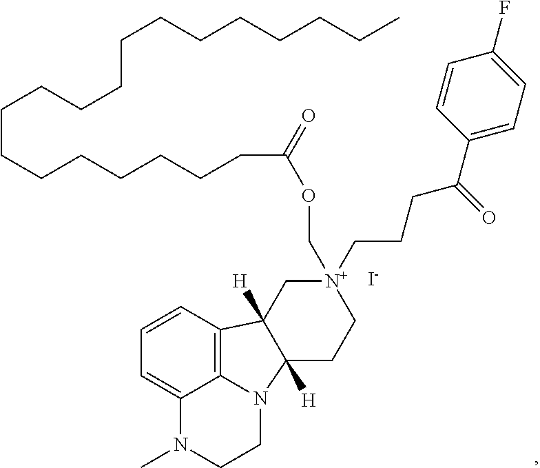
C1=CC=C2C3=C1C1([H])C([H])(N3CCN2C)CC[N+](CCCC(C2=CC=C(F)C=C2)=O)(COC(CCCCCCCCCCCCCCCCCCC)=O)C1.[I-]
